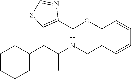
C1(CC(NCC2=C(OCC3=CSC=N3)C=CC=C2)C)CCCCC1
